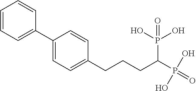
C1=CC=C(C2=CC=C(CCCC(P(=O)(O)O)P(O)(O)=O)C=C2)C=C1
